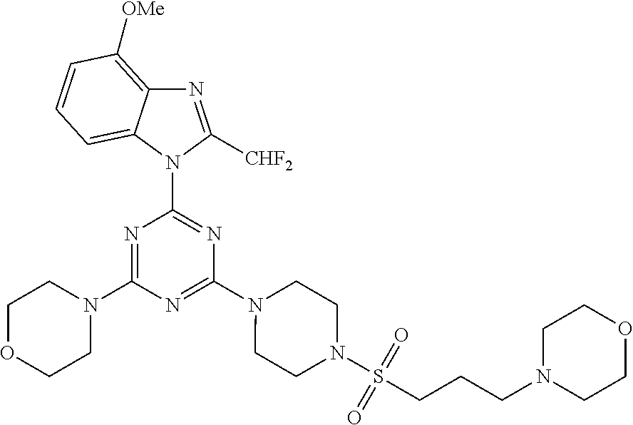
N1=C([CHF2])N(C2=NC(N3CCN(S(CCCN4CCOCC4)(=O)=O)CC3)=NC(N3CCOCC3)=N2)C2=CC=CC([OMe])=C12
